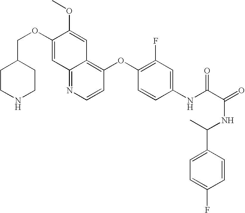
C12=NC=CC(OC3=C(F)C=C(NC(C(NC(C4=CC=C(F)C=C4)C)=O)=O)C=C3)=C1C=C(OC)C(OCC1CCNCC1)=C2
